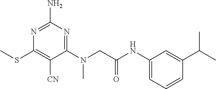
N1=C(N)N=C(N(CC(NC2=CC=CC(C(C)C)=C2)=O)C)C([CN])=C1SC
